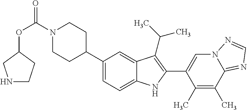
O(C(=O)N1CCC(C2=CC=C3C(=C2)C(C(C)C)=C(C2=CN4C(=NC=N4)C(C)=C2C)N3)CC1)C1CNCC1
